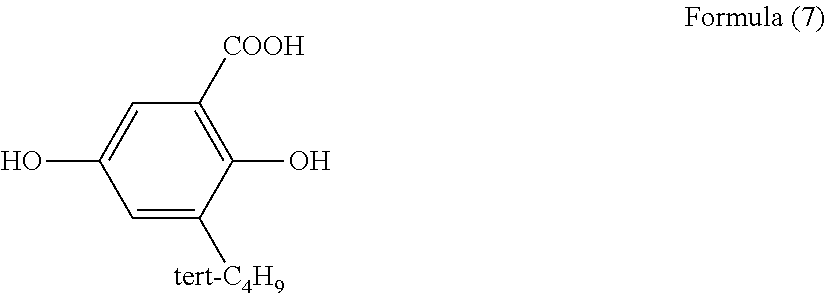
C1(O)=C([COOH])C=C(O)C=C1[tert-C4H9]
